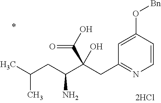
C1=CC(O[Bn])=CC(CC(C(CC(C)C)N)(C(O)=O)O)=N1
